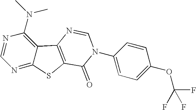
C1=NC(N(C)C)=C2C(=N1)SC1=C2N=CN(C2=CC=C(OC(F)(F)F)C=C2)C1=O
